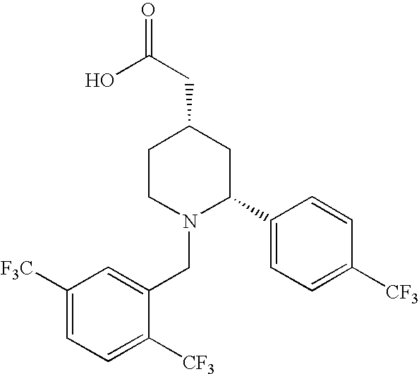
C1([F3C])=CC=C([CF3])C(CN2C(C3=CC=C([CF3])C=C3)CC(CC(=O)O)CC2)=C1
